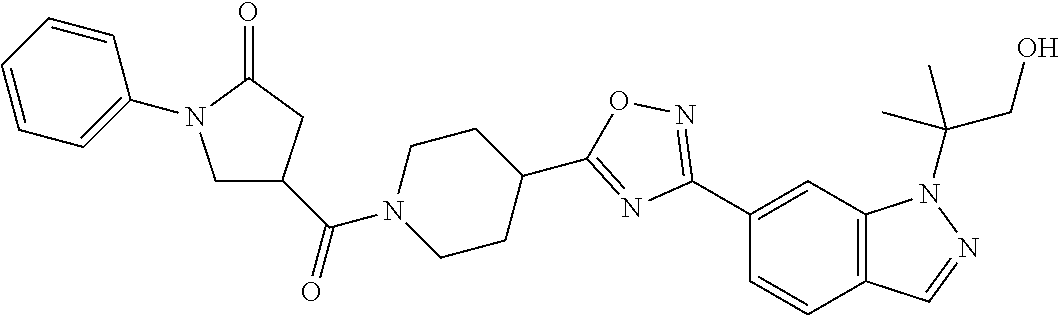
C1(C2=NOC(C3CCN(C(=O)C4CN(C5=CC=CC=C5)C(=O)C4)CC3)=N2)=CC2=C(C=C1)C=NN2C(CO)(C)C
